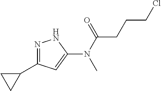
N1=C(C2CC2)C=C(N(C)C(=O)CCCCl)N1
